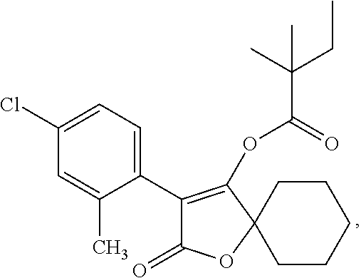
C1(C2=C(OC(C(C)(CC)C)=O)C3(OC2=O)CCCCC3)=CC=C(Cl)C=C1C
